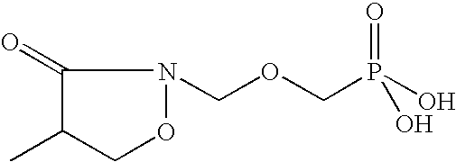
C1(=O)C(C)CON1COCP(O)(=O)O
